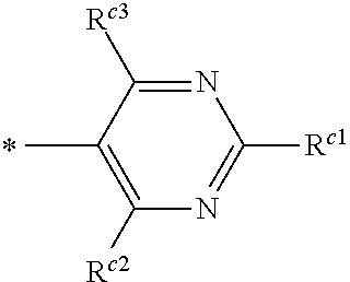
N1=C([Rc3])C(C)=C([Rc2])N=C1[Rc1]
